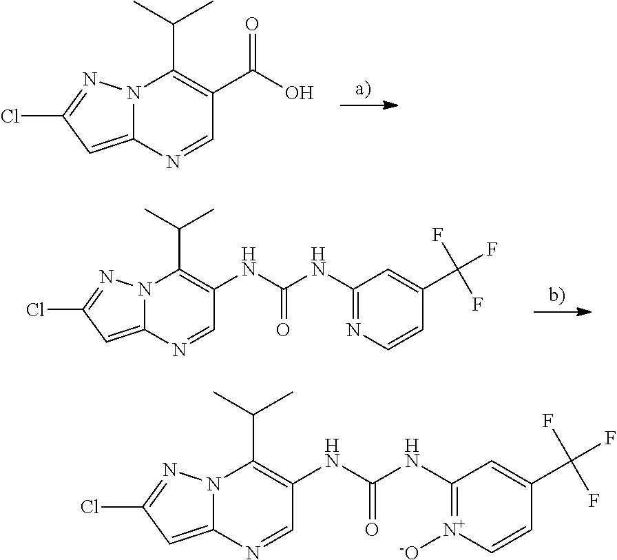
N12C(=CC(Cl)=N1)N=CC(C(O)=O)=C2C(C)C.N12C(=CC(Cl)=N1)N=CC(NC(NC1=NC=CC(C(F)(F)F)=C1)=O)=C2C(C)C.N12C(=CC(Cl)=N1)N=CC(NC(NC1=[N+]([-O])C=CC(C(F)(F)F)=C1)=O)=C2C(C)C
